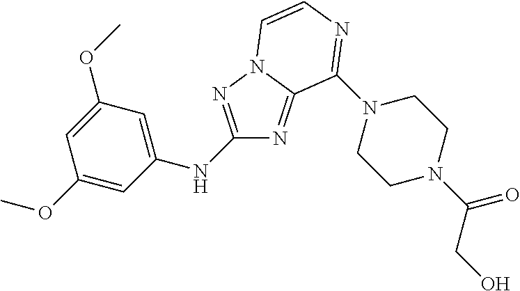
C1(NC2=CC(OC)=CC(OC)=C2)=NN2C(=N1)C(N1CCN(C(CO)=O)CC1)=NC=C2
